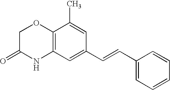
C12=C(C=C(C=CC3=CC=CC=C3)C=C1C)NC(=O)CO2
